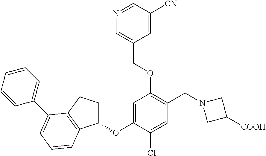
C1=C(OC2CCC3=C2C=CC=C3C2=CC=CC=C2)C(Cl)=CC(CN2CC([COOH])C2)=C1OCC1=CN=CC([CN])=C1
